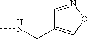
N(C)CC1=CON=C1
